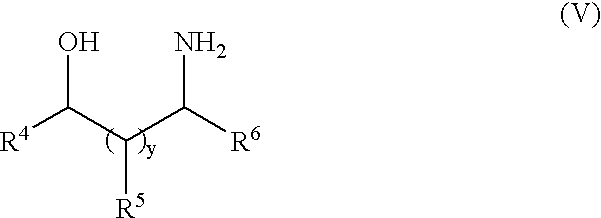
OC(C(C([R6])N)[R5])[R4]
